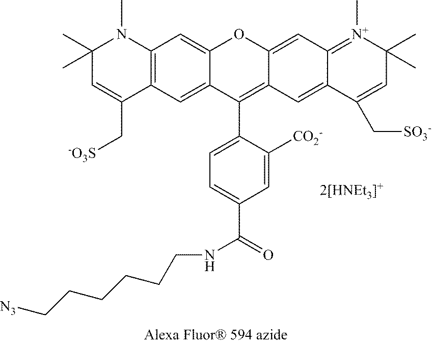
C1=C2C(=CC3=C1C(C[-O3S])=CC(C)(C)N3C)OC1=CC3=[N+](C)C(C)(C)C=C(C[SO3-])C3=CC1=C2C1=CC=C(C(NCCCCCC[N3])=O)C=C1[CO2-]
